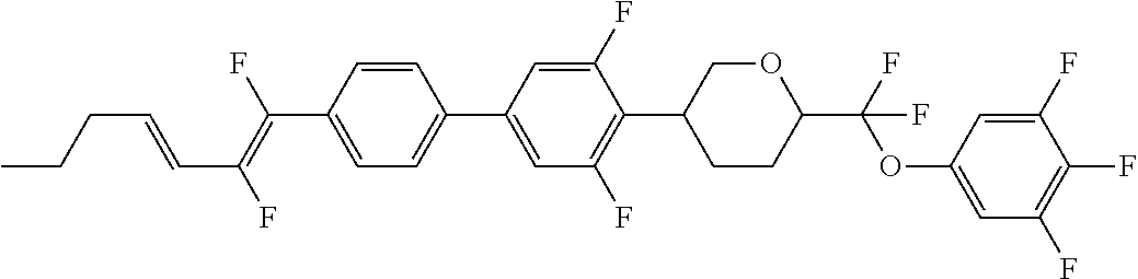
C1=CC(C2=CC(F)=C(C3CCC(C(OC4=CC(F)=C(F)C(F)=C4)(F)F)OC3)C(F)=C2)=CC=C1C(=C(F)C=CCCC)F
